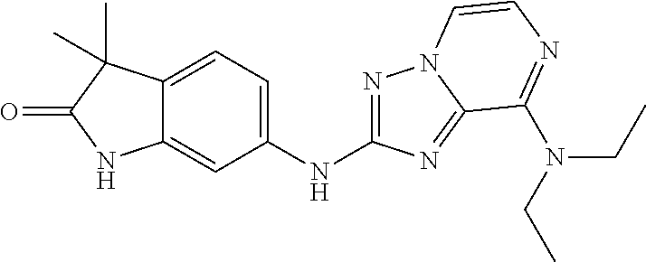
C12=CC(NC3=NN4C(=N3)C(N(CC)CC)=NC=C4)=CC=C1C(C)(C)C(=O)N2
